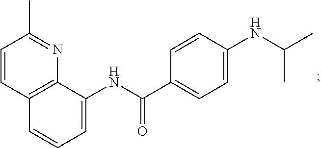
C12=C(C(NC(C3=CC=C(NC(C)C)C=C3)=O)=CC=C1)N=C(C)C=C2
